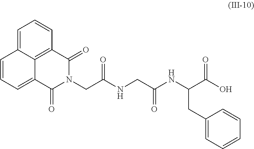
C1=C2C3=C(C=C1)C(=O)N(CC(NCC(NC(C(O)=O)CC1=CC=CC=C1)=O)=O)C(=O)C3=CC=C2
